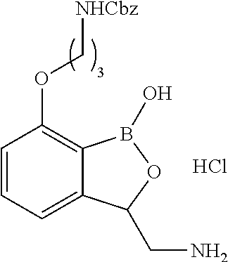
C1=CC=C2C(=C1OC[NHCbz])B(O)OC2CN.Cl
